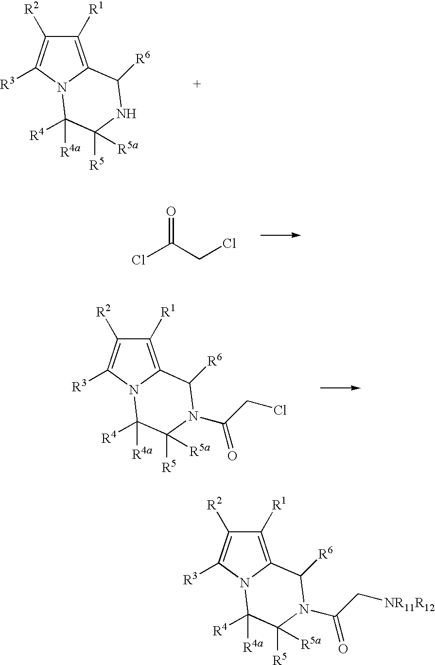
C1([R1])=C2N(C([R3])=C1[R2])C([R4a])([R4])C([R5])([R5a])NC2[R6].ClC(CCl)=O.C1([R1])=C2N(C([R3])=C1[R2])C([R4a])([R4])C([R5])([R5a])N(C(CCl)=O)C2[R6].C1([R1])=C2N(C([R3])=C1[R2])C([R4a])([R4])C([R5])([R5a])N(C(C[NR11R12])=O)C2[R6]
